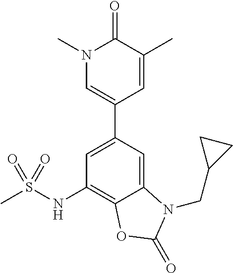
C1=C(C2=CN(C)C(=O)C(C)=C2)C=C2C(=C1NS(C)(=O)=O)OC(=O)N2CC1CC1
